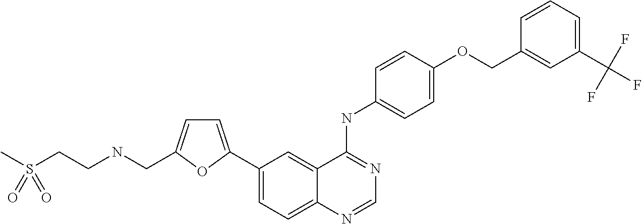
C1=NC2=CC=C(C3=CC=C(CNCCS(C)(=O)=O)O3)C=C2C(NC2=CC=C(OCC3=CC(C(F)(F)F)=CC=C3)C=C2)=N1
